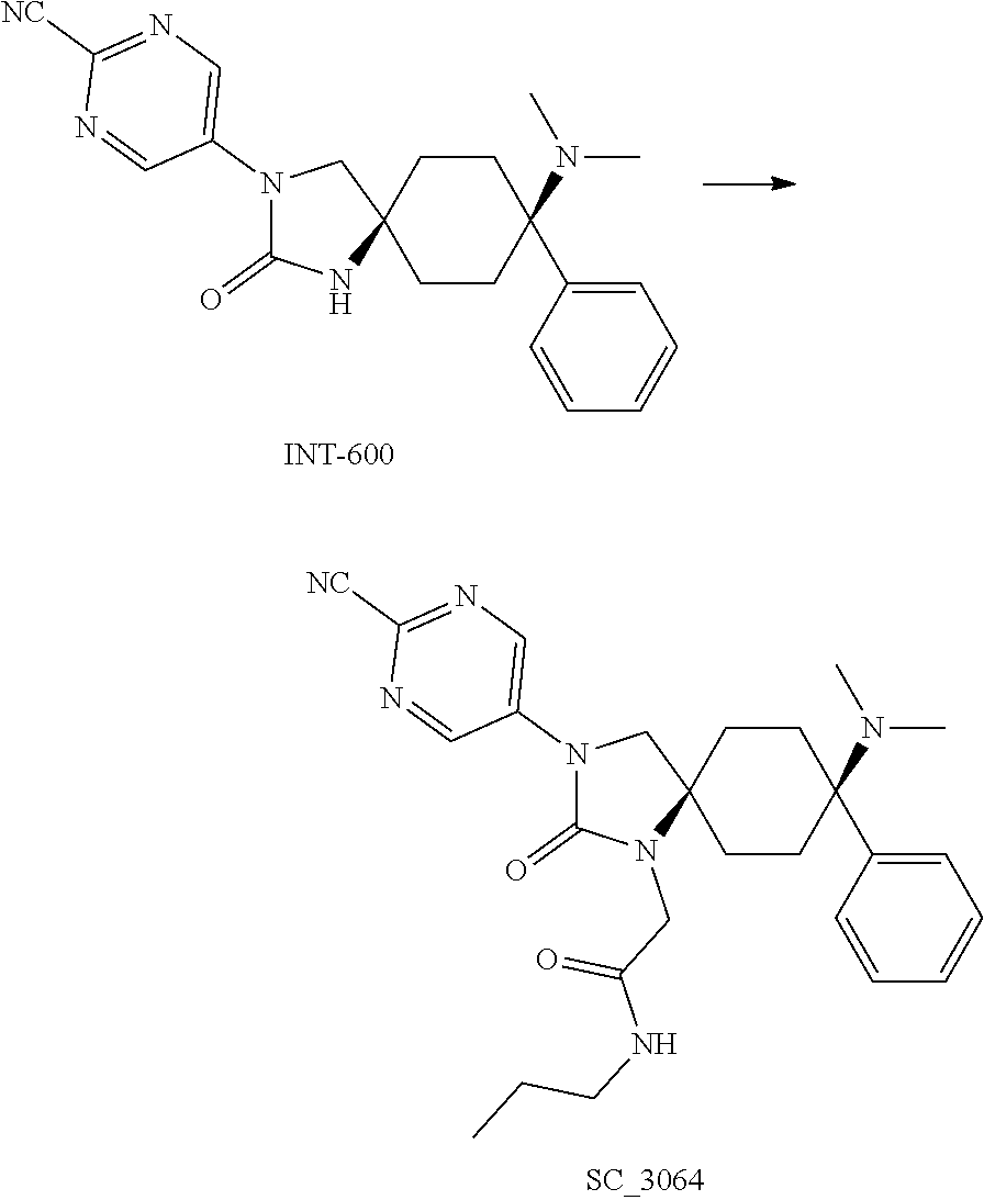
C1CC2(CCC1(C1=CC=CC=C1)N(C)C)CN(C1=CN=C([NC])N=C1)C(=O)N2CC(NCCC)=O.C1CC2(CCC1(C1=CC=CC=C1)N(C)C)CN(C1=CN=C([NC])N=C1)C(=O)N2
